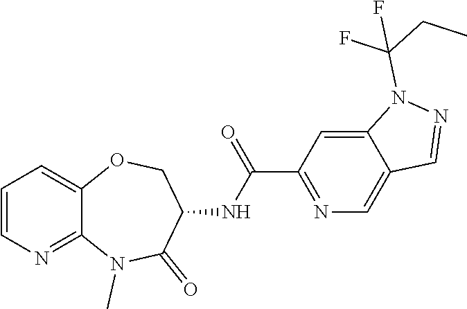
C1(C(=O)NC2COC3=CC=CN=C3N(C)C2=O)=NC=C2C(=C1)N(C(CC)(F)F)N=C2
